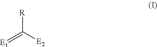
[E1]=C([E2])[R]
